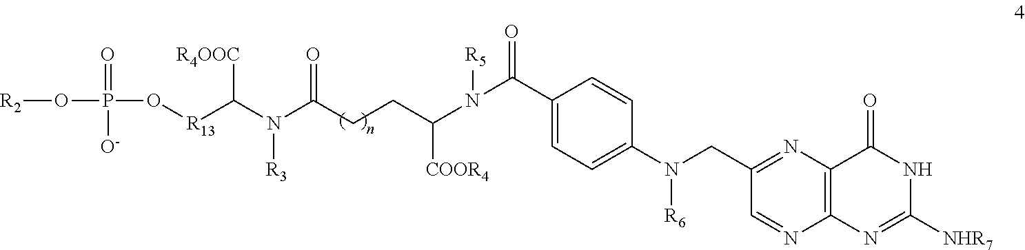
N([R6])(CC1=NC2=C(N=C([NHR7])NC2=O)N=C1)C1=CC=C(C(N([R5])C([COOR4])CCC(N(C([R13]OP(O[R2])(=O)[O-])[R4OOC])[R3])=O)=O)C=C1
